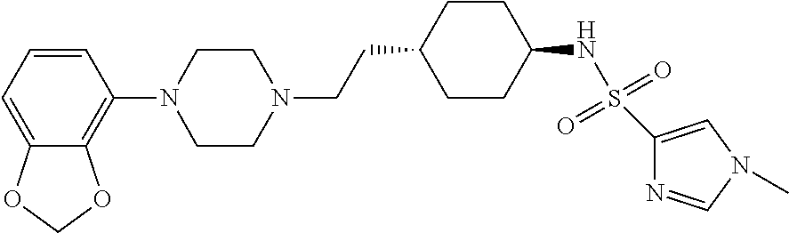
C1=CC=C2C(=C1N1CCN(CCC3CCC(NS(=O)(=O)C4=CN(C)C=N4)CC3)CC1)OCO2
